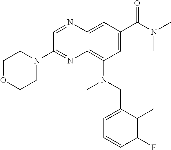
C1OCCN(C2=NC3=C(N(CC4=CC=CC(F)=C4C)C)C=C(C(=O)N(C)C)C=C3N=C2)C1
